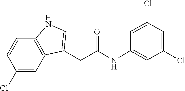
C1(Cl)=CC2=C(C=C1)NC=C2CC(NC1=CC(Cl)=CC(Cl)=C1)=O
